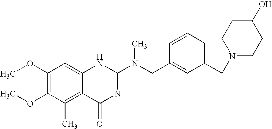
C1(OC)=C(OC)C(C)=C2C(=C1)NC(N(CC1=CC(CN3CCC(O)CC3)=CC=C1)C)=NC2=O
